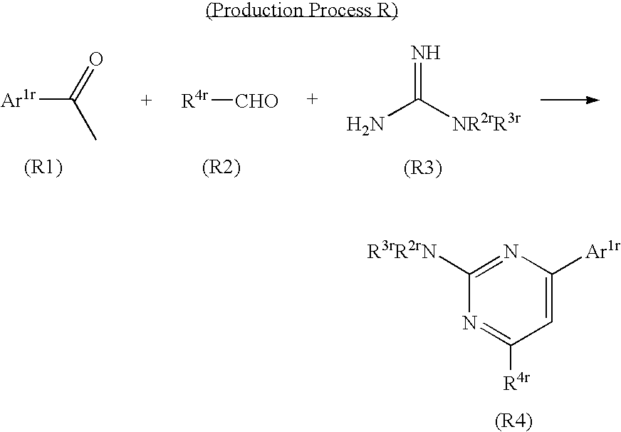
C1=C([Ar1r])N=C([R3rR2rN])N=C1[R4r].[(R4)].[R4r][CHO].[Ar1r]C(=O)C.NC([NR2rR3r])=N
